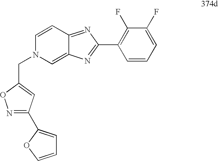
N1=C(C2=CC=CO2)C=C(CN2C=C3C(=NC(C4=C(F)C(F)=CC=C4)=N3)C=C2)O1
